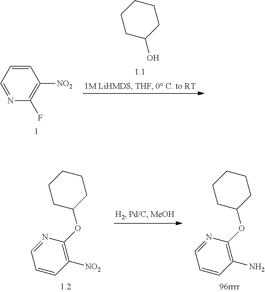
N1=CC=CC([NO2])=C1F.C1C(O)CCCC1.C1C(OC2=C([NO2])C=CC=N2)CCCC1.C1C(OC2=C(N)C=CC=N2)CCCC1
